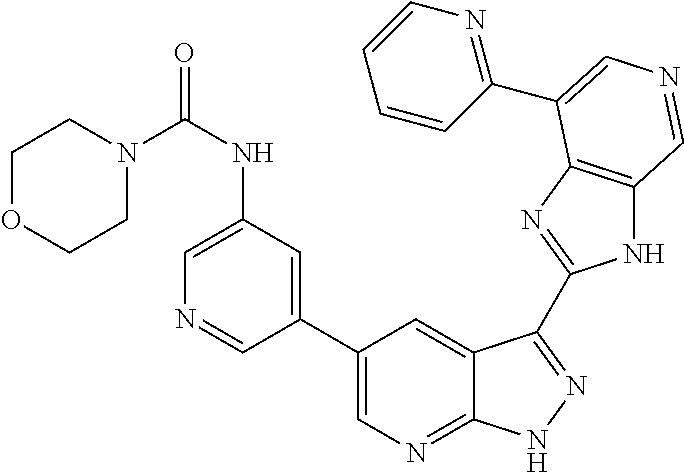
C1(C2=CN=C3C(=C2)C(C2=NC4=C(N2)C=NC=C4C2=NC=CC=C2)=NN3)=CC(NC(N2CCOCC2)=O)=CN=C1
